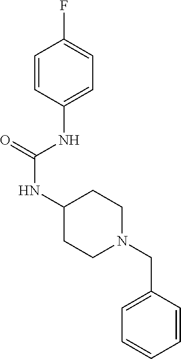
C1=CC(NC(NC2CCN(CC3=CC=CC=C3)CC2)=O)=CC=C1F
